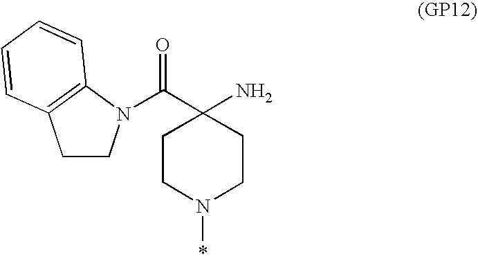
C1CN(*)CCC1(C(N1CCC2=C1C=CC=C2)=O)N
